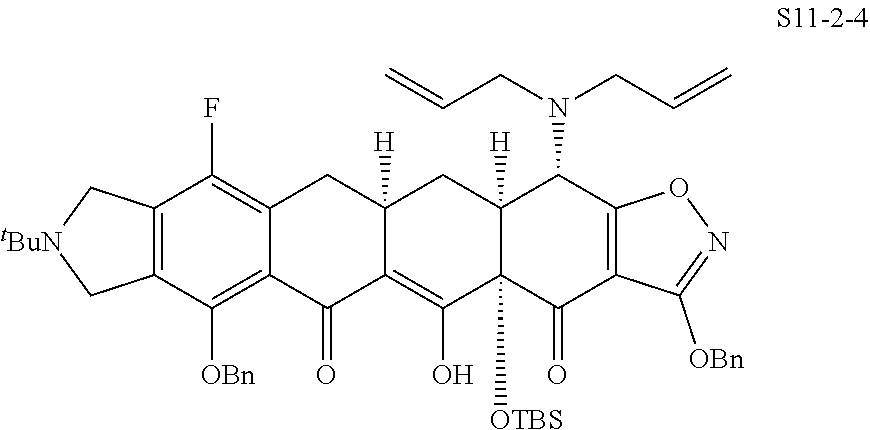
C12=C(C([OBn])=C3C(=C1F)CC1([H])C(=C(O)C4([OTBS])C([H])(C1)C(N(CC=C)CC=C)C1=C(C4=O)C([OBn])=NO1)C3=O)C[tBuN]C2
